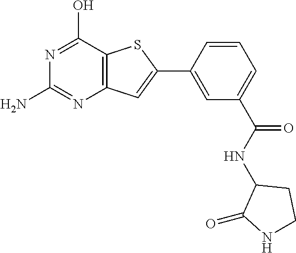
N1=C(O)C2=C(N=C1N)C=C(C1=CC(C(NC3C(=O)NCC3)=O)=CC=C1)S2
